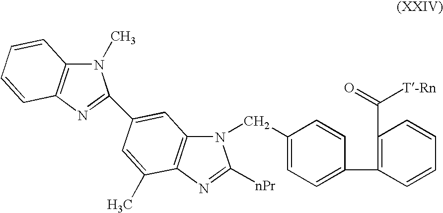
N1(CC2=CC=C(C3=C(C(=O)[T-Rn])C=CC=C3)C=C2)C2=C(N=C1[nPr])C(C)=CC(C1=NC3=C(N1C)C=CC=C3)=C2
